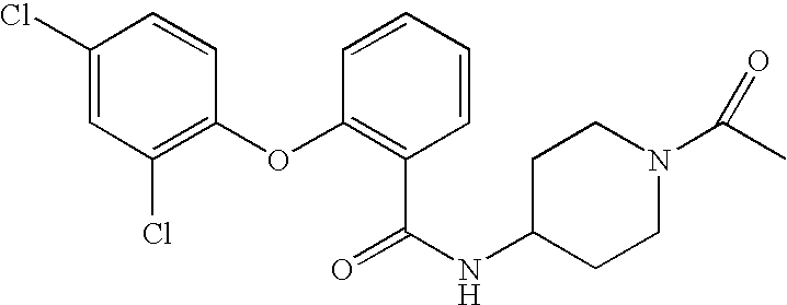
C1(Cl)=CC(Cl)=C(OC2=C(C(NC3CCN(C(C)=O)CC3)=O)C=CC=C2)C=C1
